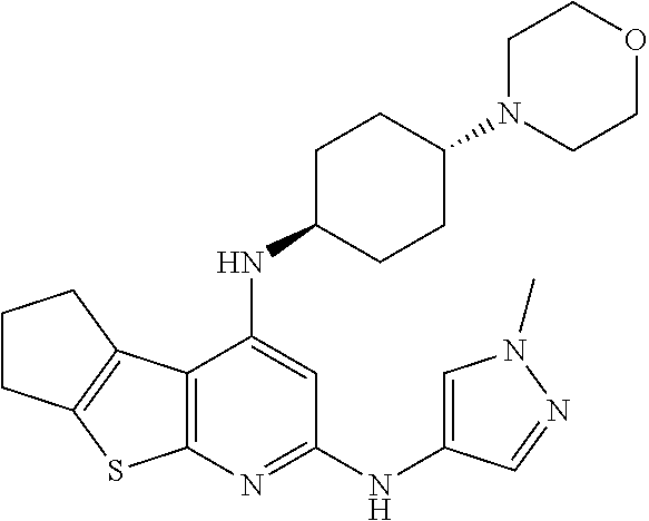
C1CC2=C(C1)C1=C(S2)N=C(NC2=CN(C)N=C2)C=C1NC1CCC(N2CCOCC2)CC1
